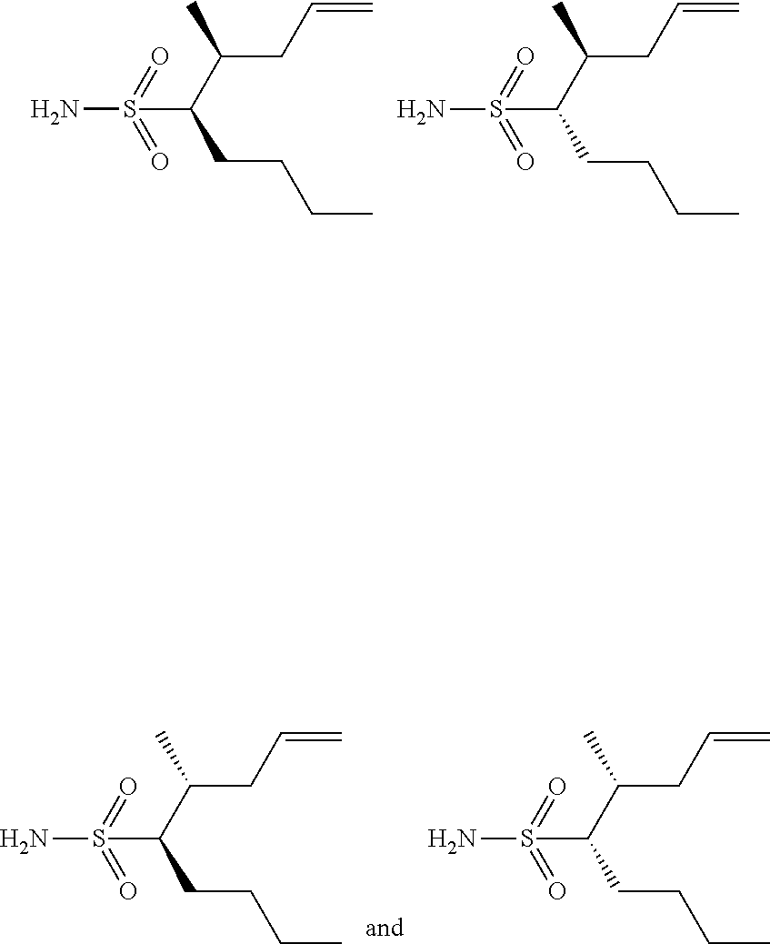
NS(=O)(=O)C(C(CC=C)C)CCCC.NS(=O)(=O)C(C(CC=C)C)CCCC.NS(=O)(=O)C(C(CC=C)C)CCCC.NS(=O)(=O)C(C(CC=C)C)CCCC
